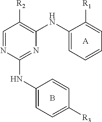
C1=NC(NC2=CC=C([R3])C=C2)=NC(NC2=CC=CC=C2[R1])=C1[R2].B.[A]
